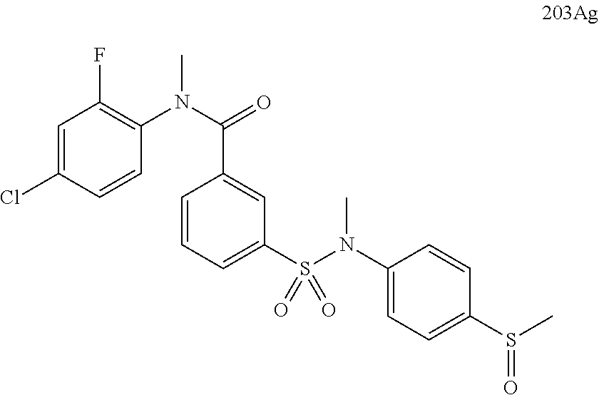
C1=C(Cl)C=CC(N(C(=O)C2=CC(S(N(C3=CC=C(S(C)=O)C=C3)C)(=O)=O)=CC=C2)C)=C1F
